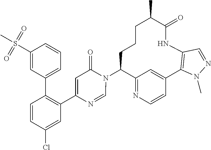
C12=NC=CC(=C1)C1=C(NC(=O)C(C)CCCC2N2C(=O)C=C(C3=C(C4=CC=CC(S(C)(=O)=O)=C4)C=CC(Cl)=C3)N=C2)C=NN1C
